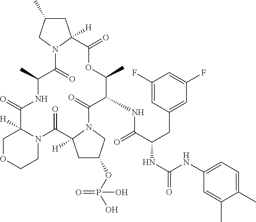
C(C(NC(=O)NC1=CC=C(C)C(C)=C1)CC1=CC(F)=CC(F)=C1)(NC1C(C)OC(=O)C2([H])N(C(=O)C(C)NC(=O)C3([H])N(C(=O)C4([H])N(C1=O)CC(OP(=O)(O)O)C4)CCOC3)CC(C)C2)=O
